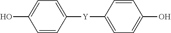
C1=CC([Y]C2=CC=C(O)C=C2)=CC=C1O
